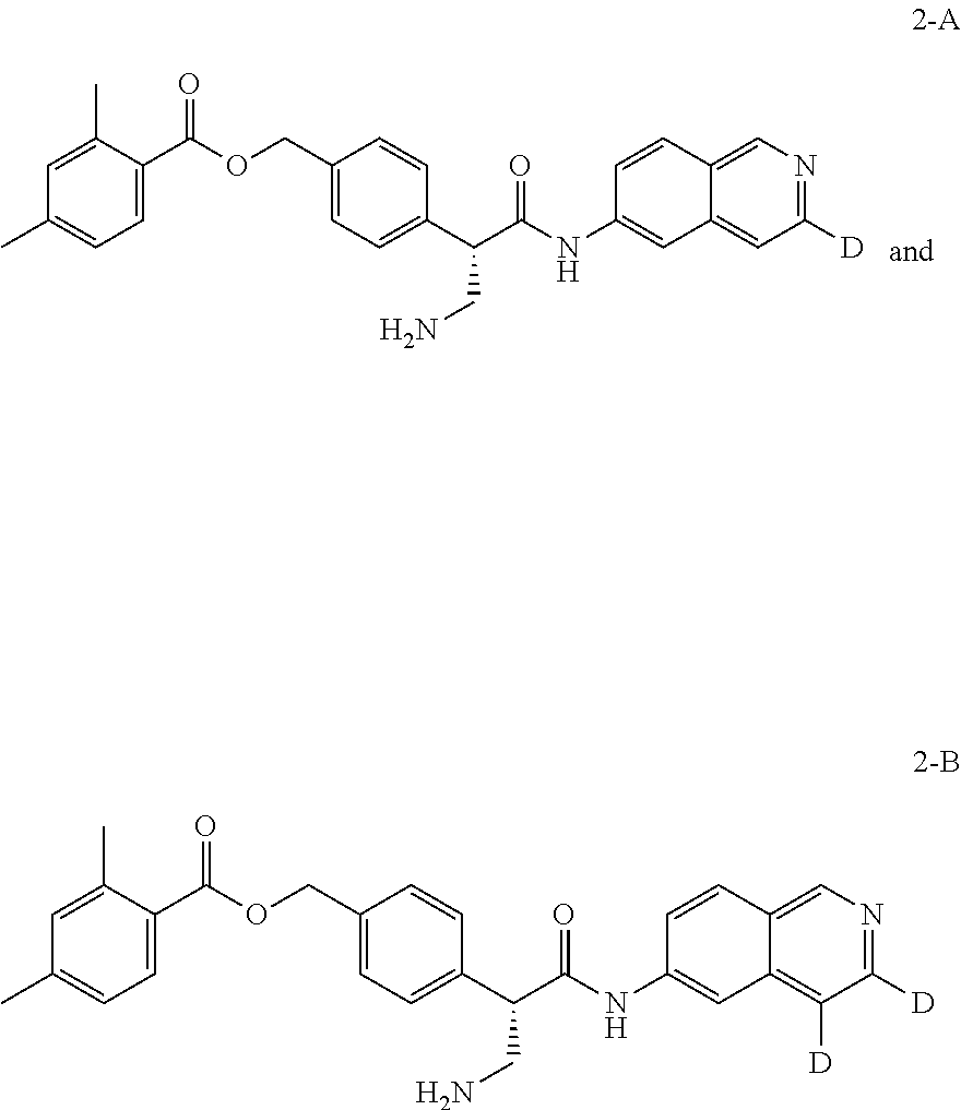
C1=C(C)C(C(OCC2=CC=C(C(CN)C(NC3=CC4=CC([D])=NC=C4C=C3)=O)C=C2)=O)=CC=C1C.C1=C(C)C(C(OCC2=CC=C(C(CN)C(NC3=CC4=C([D])C([D])=NC=C4C=C3)=O)C=C2)=O)=CC=C1C
